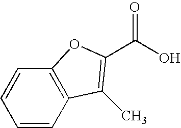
C1=CC2=C(C=C1)OC(C(=O)O)=C2C
